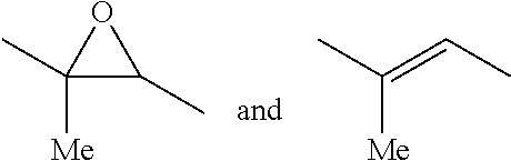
C1(C)([Me])C(C)O1.C(C)([Me])=CC
